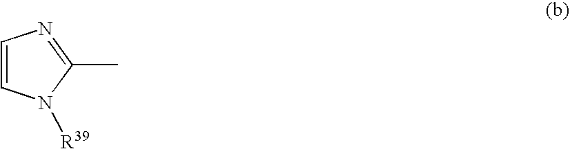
C1=CN([R39])C(C)=N1
